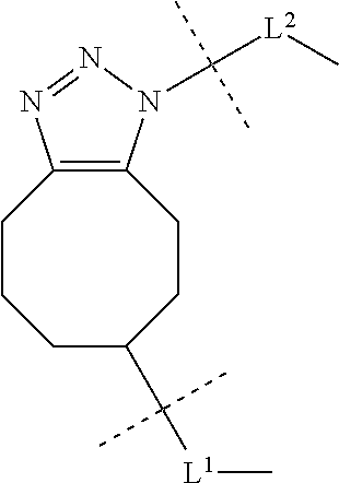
C1CCC(C([L1]C)(C)C)CCC2=C1N=NN2C([L2]C)(C)C
